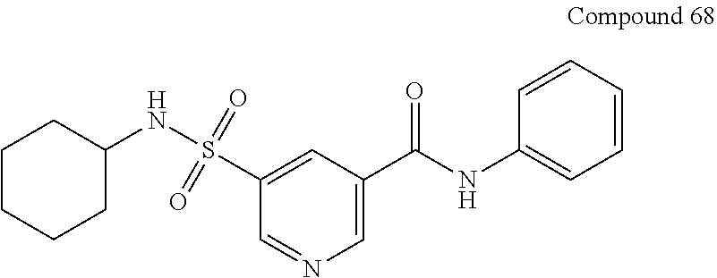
C1(C(NC2=CC=CC=C2)=O)=CN=CC(S(NC2CCCCC2)(=O)=O)=C1
